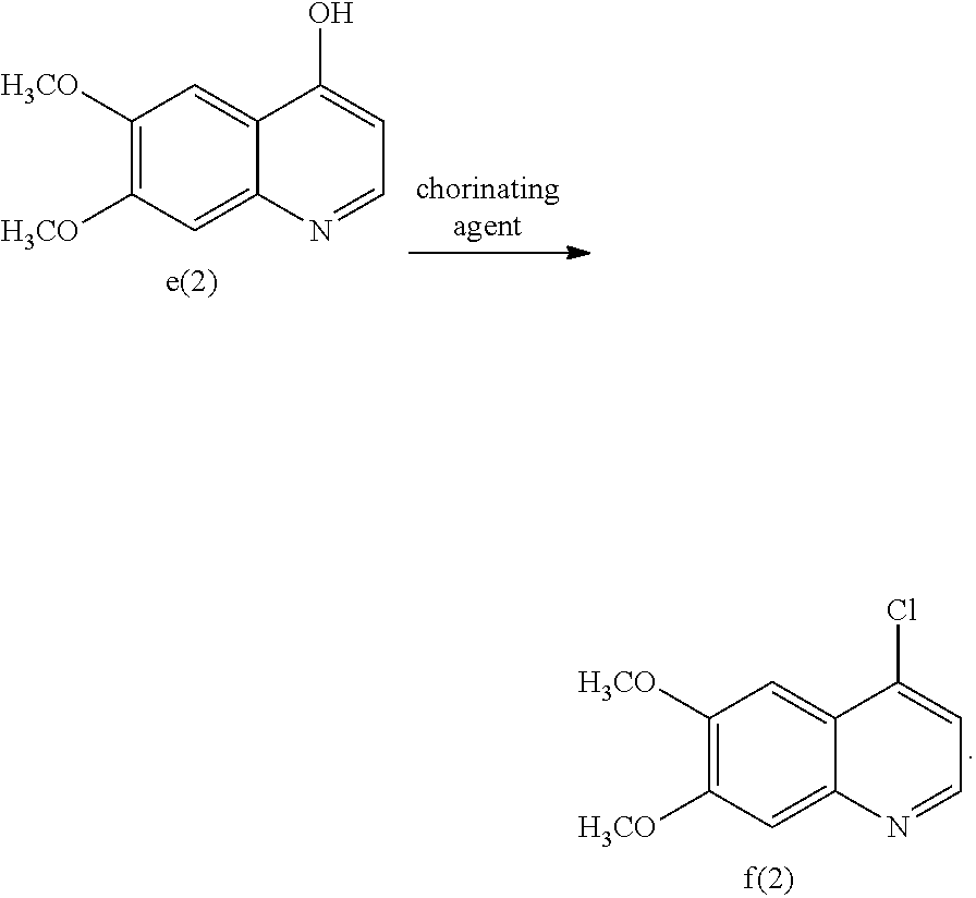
C1([H3CO])=C([H3CO])C=C2C(=C1)C(O)=CC=N2.C1([H3CO])=C([H3CO])C=C2C(=C1)C(Cl)=CC=N2
